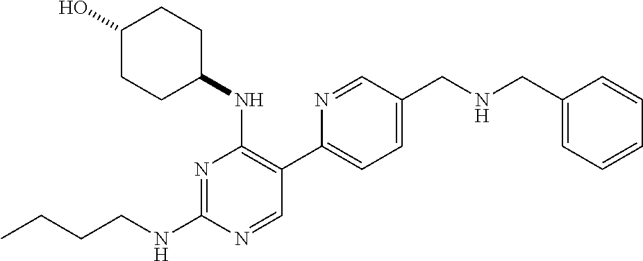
CCCCNC1=NC(NC2CCC(O)CC2)=C(C2=CC=C(CNCC3=CC=CC=C3)C=N2)C=N1
